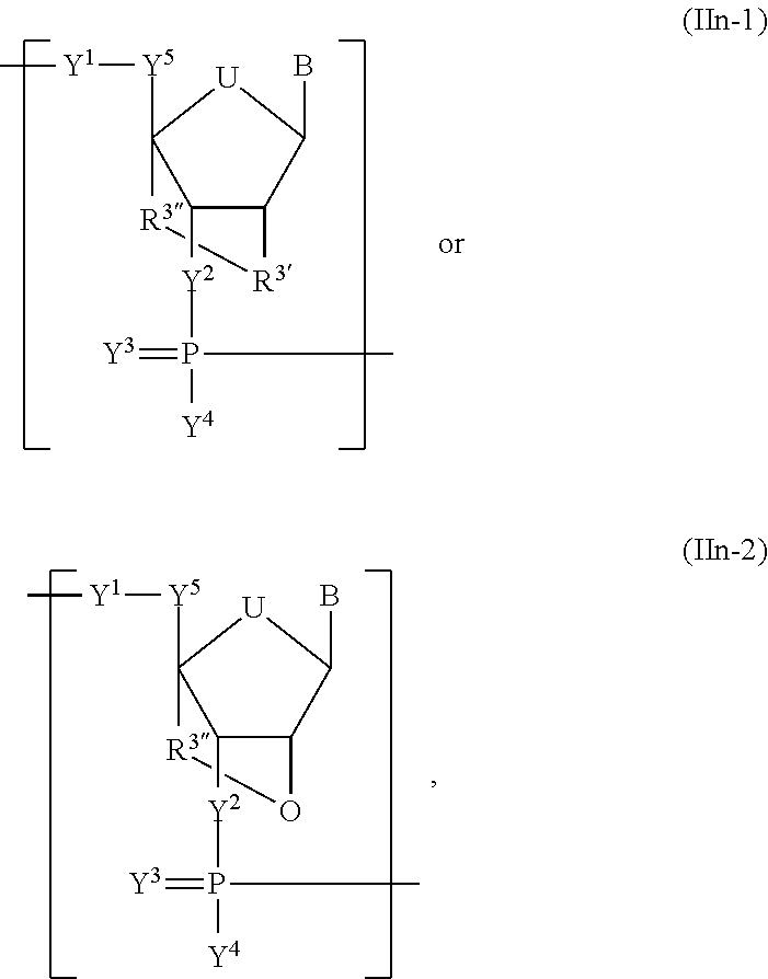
[R3]1C2C([Y2]P(=[Y3])(C)[Y4])C([Y5][Y1]C)([U]C2B)[R3]1.O1C2C([Y2]P(=[Y3])(C)[Y4])C([Y5][Y1]C)([U]C2B)[R3]1
